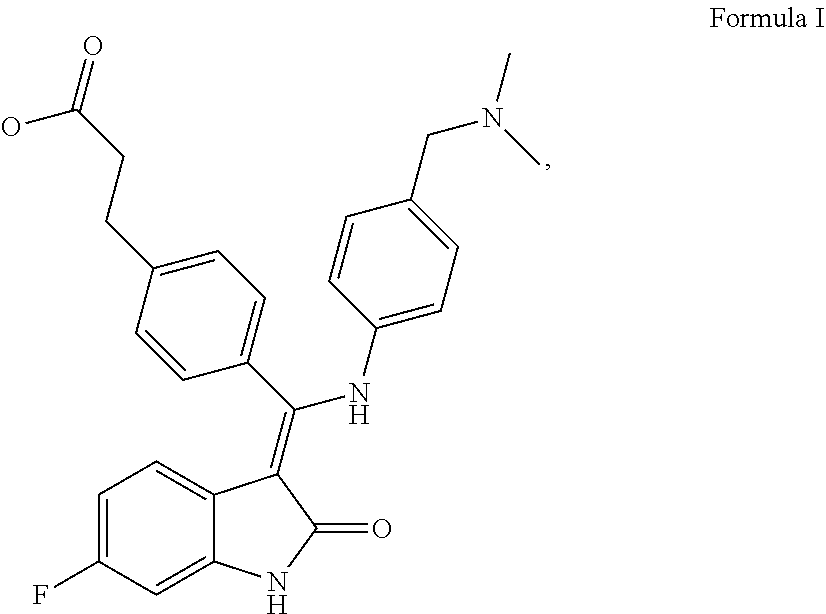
C1=C(F)C=C2C(=C1)C(=C(C1=CC=C(CCC(=O)O)C=C1)NC1=CC=C(CN(C)C)C=C1)C(=O)N2
